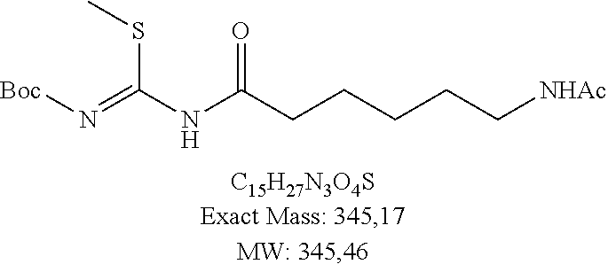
[NHAc]CCCCCC(NC(=N[Boc])SC)=O
